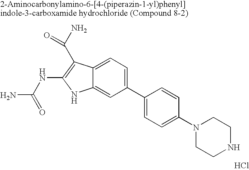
C1(C2=CC=C(N3CCNCC3)C=C2)=CC=C2C(=C1)NC(NC(N)=O)=C2C(N)=O.Cl
